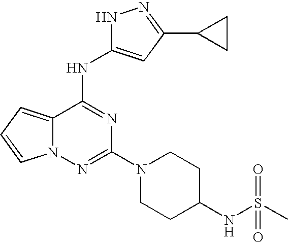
C12=CC=CN1N=C(N1CCC(NS(C)(=O)=O)CC1)N=C2NC1=CC(C2CC2)=NN1
